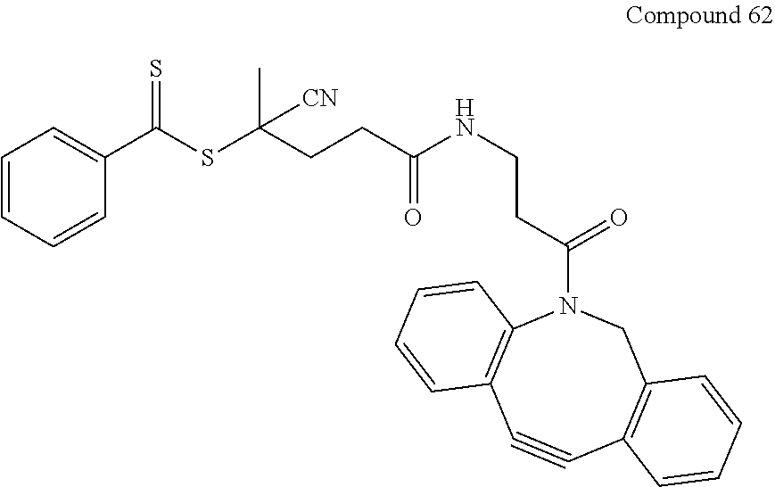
C1=CC=CC(C(SC(CCC(NCCC(N2C3=C(C#CC4=C(C2)C=CC=C4)C=CC=C3)=O)=O)(C)[CN])=S)=C1
